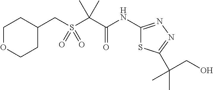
C1C(CS(C(C(NC2=NN=C(C(CO)(C)C)S2)=O)(C)C)(=O)=O)CCOC1
